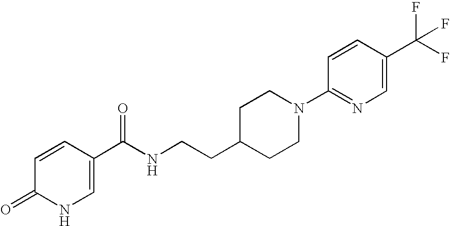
N1C=C(C(NCCC2CCN(C3=NC=C(C(F)(F)F)C=C3)CC2)=O)C=CC1=O
